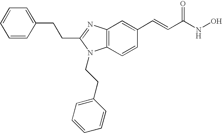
C(C1=NC2=C(C=CC(C=CC(NO)=O)=C2)N1CCC1=CC=CC=C1)CC1=CC=CC=C1
